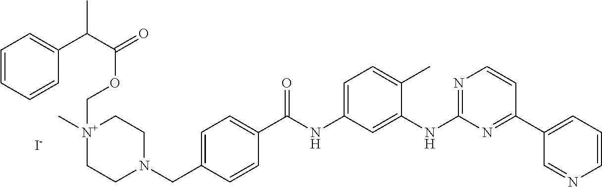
C1=CC=CC(C(C(=O)OC[N+]2(C)CCN(CC3=CC=C(C(NC4=CC=C(C)C(NC5=NC=CC(C6=CC=CN=C6)=N5)=C4)=O)C=C3)CC2)C)=C1.[I-]
